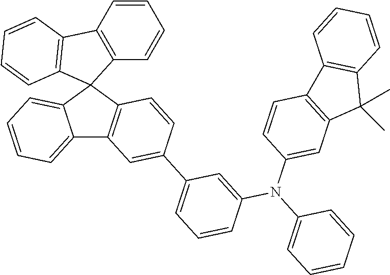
C12=C(C=CC=C1)C1=C(C=CC=C1)C21C2=C(C3=CC=CC=C31)C=C(C1=CC=CC(N(C3=CC=CC=C3)C3=CC4=C(C=C3)C3=C(C4(C)C)C=CC=C3)=C1)C=C2
